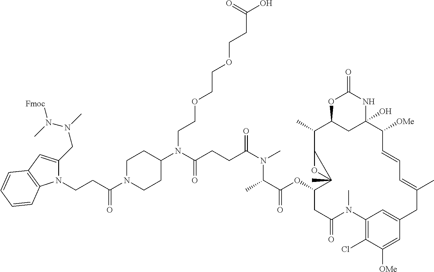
O1C2CC(O)(NC1=O)C([OMe])C=CC=C(C)CC1=CC(=C(Cl)C([OMe])=C1)N(C)C(=O)CC(OC(=O)C(C)N(C)C(=O)CCC(N(C1CCN(C(CCN3C4=C(C=C3CN(N([Fmoc])C)C)C=CC=C4)=O)CC1)CCOCCOCCC(=O)O)=O)C1(C)C(C2C)O1
